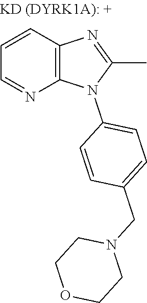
N1(C2=CC=C(CN3CCOCC3)C=C2)C(C)=NC2=C1N=CC=C2
